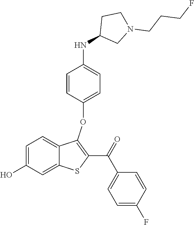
C1=C(O)C=C2C(=C1)C(OC1=CC=C(NC3CN(CCCF)CC3)C=C1)=C(C(=O)C1=CC=C(F)C=C1)S2
